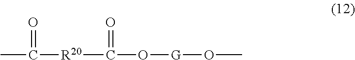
CC([R20]C(O[G]OC)=O)=O
